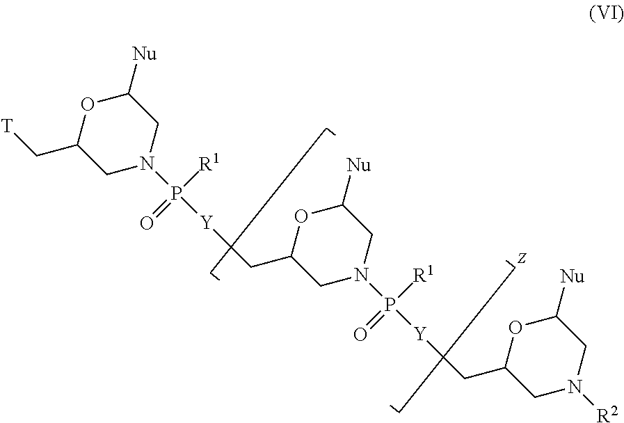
O1C(C[T])CN(P([Y]CC2OC([Nu])CN(P([R1])(=O)[Y]CC3OC([Nu])CN([R2])C3)C2)([R1])=O)CC1[Nu]
